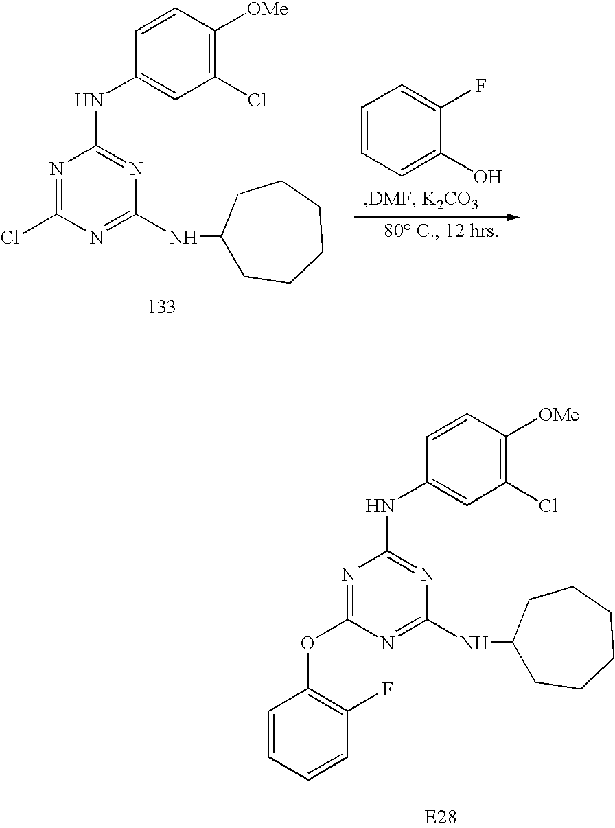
C1=CC(NC2=NC(NC3CCCCCC3)=NC(OC3=C(F)C=CC=C3)=N2)=CC(Cl)=C1[OMe].C1=CC(NC2=NC(NC3CCCCCC3)=NC(Cl)=N2)=CC(Cl)=C1[OMe].C1=CC=C(O)C(F)=C1
